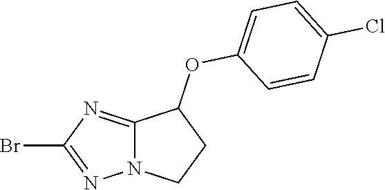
BrC1=NN2C(=N1)C(OC1=CC=C(Cl)C=C1)CC2
